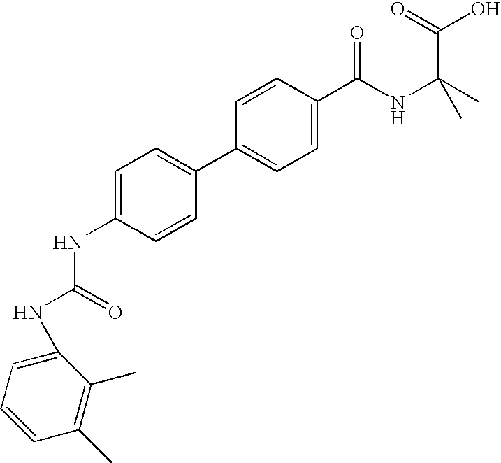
C1=C(NC(NC2=CC=CC(C)=C2C)=O)C=CC(C2=CC=C(C(NC(C)(C)C(=O)O)=O)C=C2)=C1
